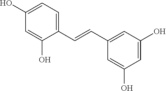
C1=C(O)C(C=CC2=CC(O)=CC(O)=C2)=CC=C1O
